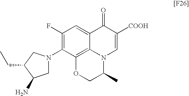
C1(F)=C(N2CC(N)C(CC)C2)C2=C3C(=C1)C(=O)C([COOH])=CN3C(C)CO2
